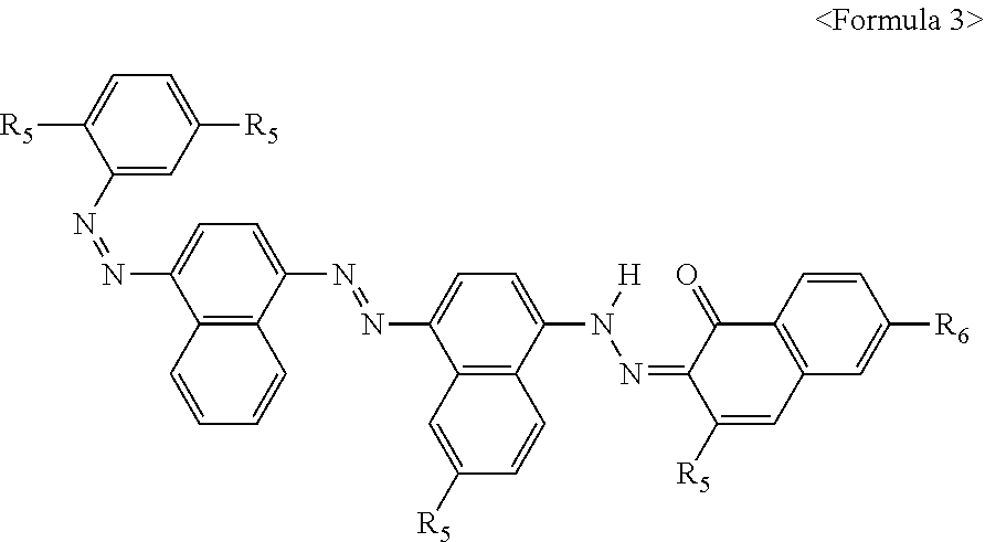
C1(N=NC2=CC=C(N=NC3=CC=C(N(N=C4C([R5])=CC5=C(C4=O)C=CC([R6])=C5)[H])C4=C3C=C([R5])C=C4)C3=C2C=CC=C3)=CC([R5])=CC=C1[R5]
